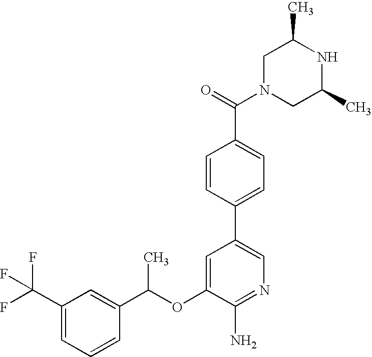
C1=C(C(F)(F)F)C=C(C(OC2=CC(C3=CC=C(C(=O)N4CC(C)NC(C)C4)C=C3)=CN=C2N)C)C=C1
